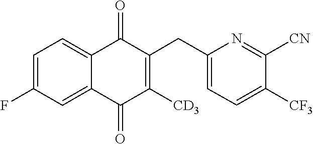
C1(F)=CC=C2C(=O)C(CC3=CC=C([CF3])C([CN])=N3)=C([CD3])C(=O)C2=C1
